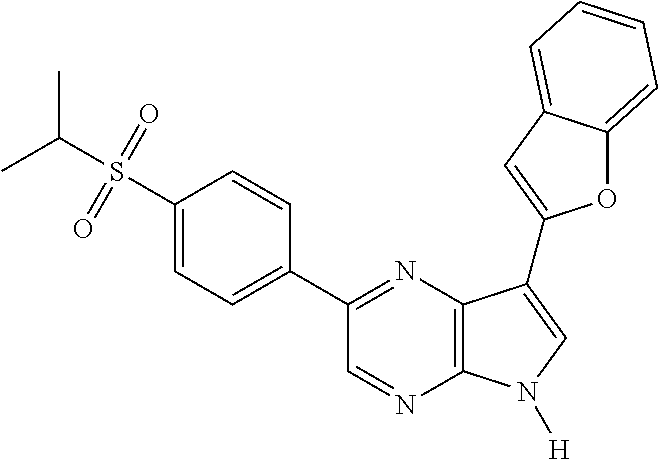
CC(S(=O)(=O)C1=CC=C(C2=NC3=C(N=C2)N([H])C=C3C2=CC3=CC=CC=C3O2)C=C1)C
